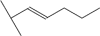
C(C=CCCC)(C)C
